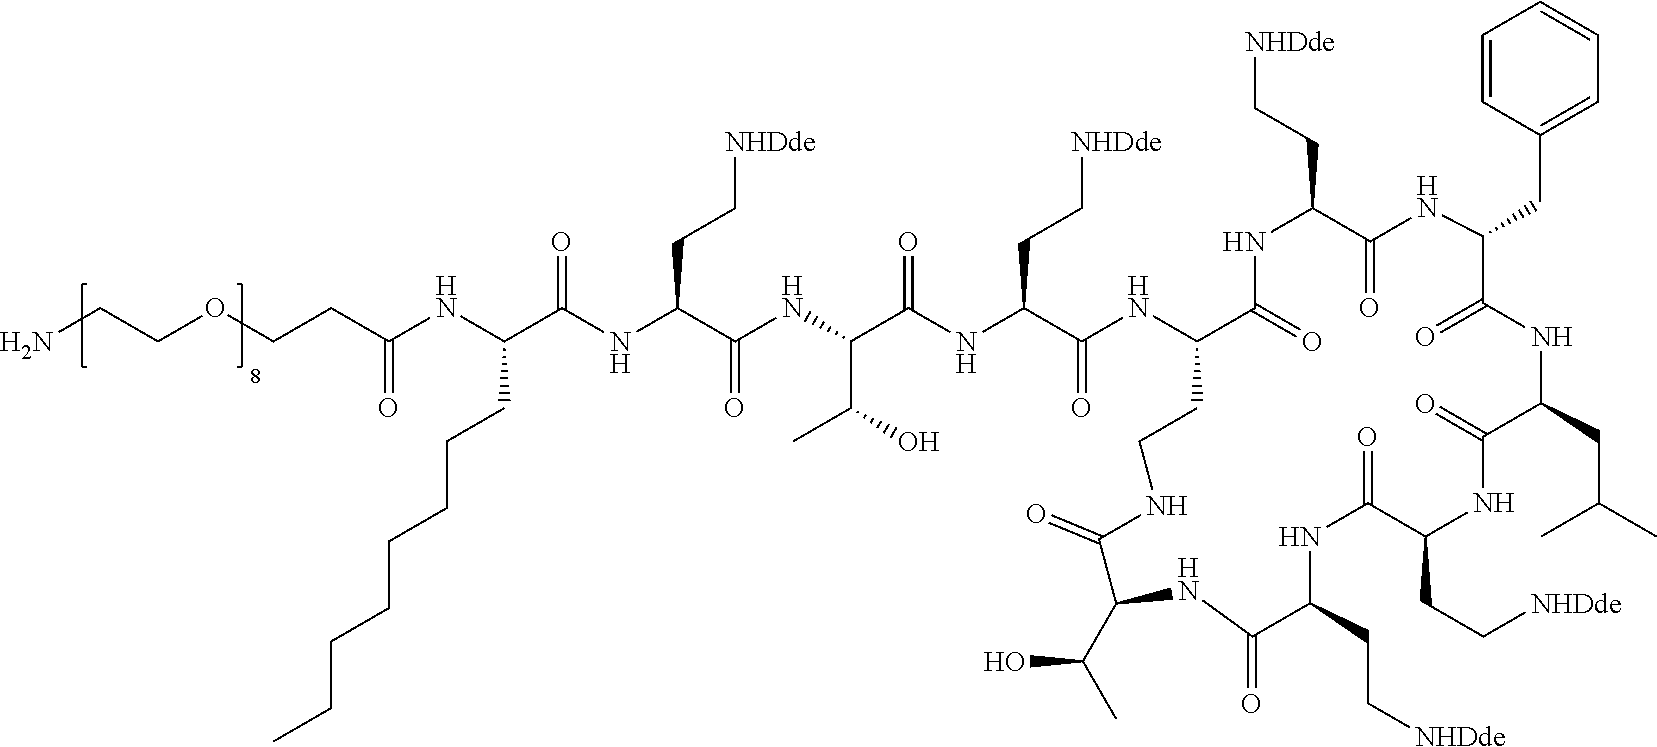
NCCOCCC(NC(C(NC(C(NC(C(NC(C(NC1C(=O)NC(CC[NHDde])C(=O)NC(CC2=CC=CC=C2)C(=O)NC(CC(C)C)C(=O)NC(CC[NHDde])C(=O)NC(CC[NHDde])C(=O)NC(C(C)O)C(=O)NCC1)=O)CC[NHDde])=O)C(O)C)=O)CC[NHDde])=O)CCCCCCCC)=O
